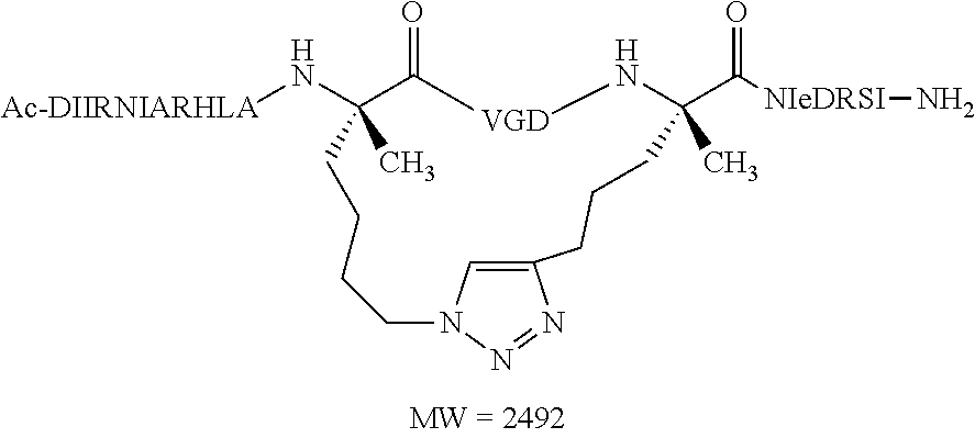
[Ac-DIIRNIARHLA]NC1(C)CCCCN2C=C(CCCC(C([NIeDRSI]N)=O)(C)N[VGD]C1=O)N=N2
